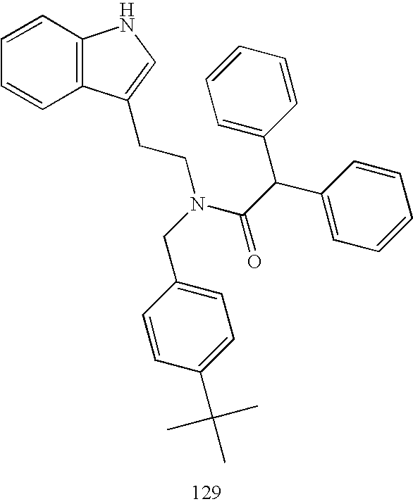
C1=CC2=C(C=C1)NC=C2CCN(CC1=CC=C(C(C)(C)C)C=C1)C(C(C1=CC=CC=C1)C1=CC=CC=C1)=O
